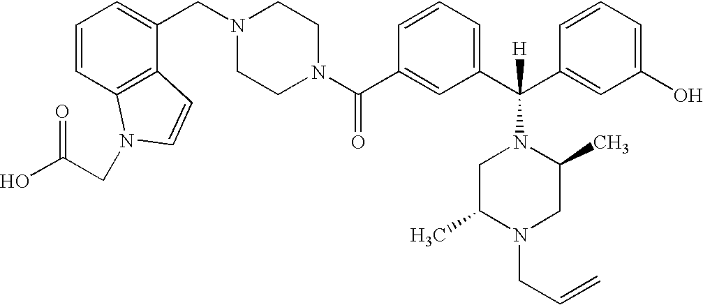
C1(C(N2CCN(CC3=CC=CC4=C3C=CN4CC(O)=O)CC2)=O)=CC(C(C2=CC(O)=CC=C2)([H])N2CC(C)N(CC=C)CC2C)=CC=C1
